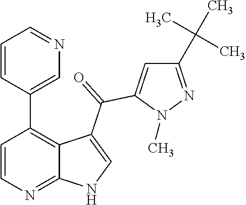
C1=CN=C2C(=C1C1=CN=CC=C1)C(C(=O)C1=CC(C(C)(C)C)=NN1C)=CN2
